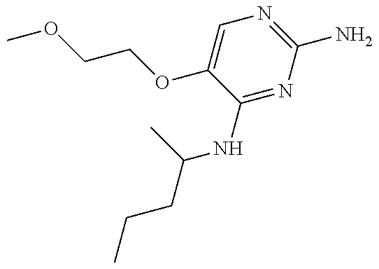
COCCOC1=CN=C(N)N=C1NC(CCC)C
